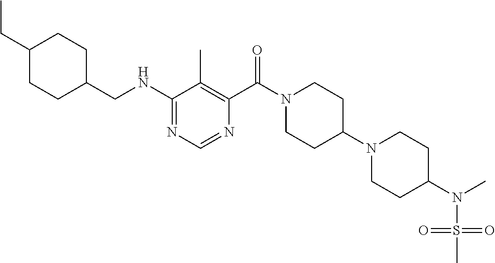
C1(NCC2CCC(CC)CC2)=NC=NC(C(N2CCC(N3CCC(N(C)S(=O)(=O)C)CC3)CC2)=O)=C1C
